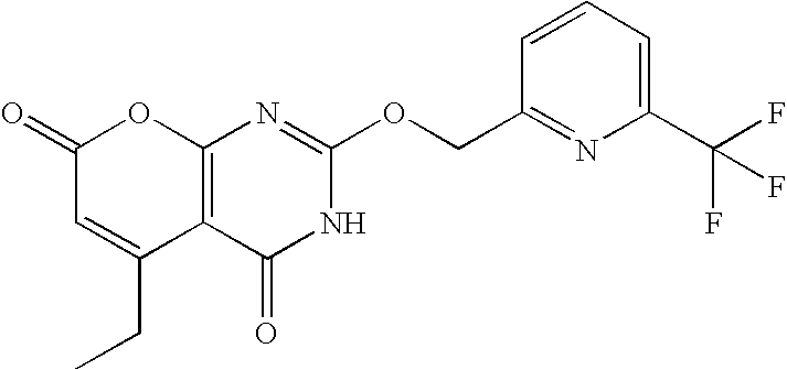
C12=C(C(=O)NC(OCC3=NC(C(F)(F)F)=CC=C3)=N1)C(CC)=CC(=O)O2
